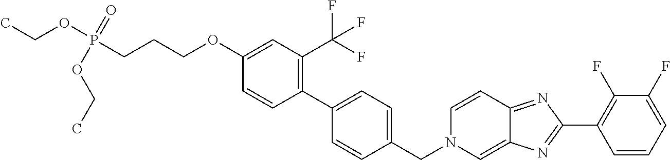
C1(OCCCP(OCC)(=O)OCC)=CC(C(F)(F)F)=C(C2=CC=C(CN3C=C4C(=NC(C5=C(F)C(F)=CC=C5)=N4)C=C3)C=C2)C=C1
